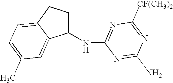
C1(NC2=NC([CF(CH3)2])=NC(N)=N2)CCC2=CC=C(C)C=C12
